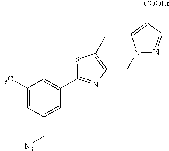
N1(CC2=C(C)SC(C3=CC([F3C])=CC(C[N3])=C3)=N2)N=CC([COOEt])=C1
